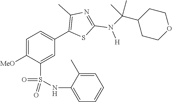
C1=C([MeO])C(S(NC2=CC=CC=C2C)(=O)=O)=CC(C2=C(C)N=C(N([H])C(C3CCOCC3)(C)C)S2)=C1
